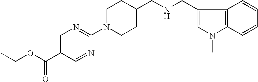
C12=C(C=CC=C1)C(CNCC1CCN(C3=NC=C(C(OCC)=O)C=N3)CC1)=CN2C
